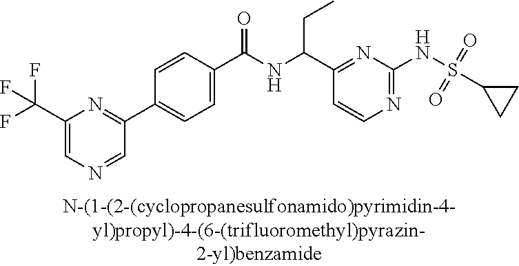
N1=C(NS(=O)(=O)C2CC2)N=C(C(NC(C2=CC=C(C3=NC(C(F)(F)F)=CN=C3)C=C2)=O)CC)C=C1
